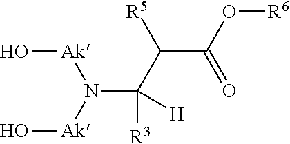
O[Ak]N(C(C(C(O[R6])=O)[R5])([H])[R3])[Ak]O
